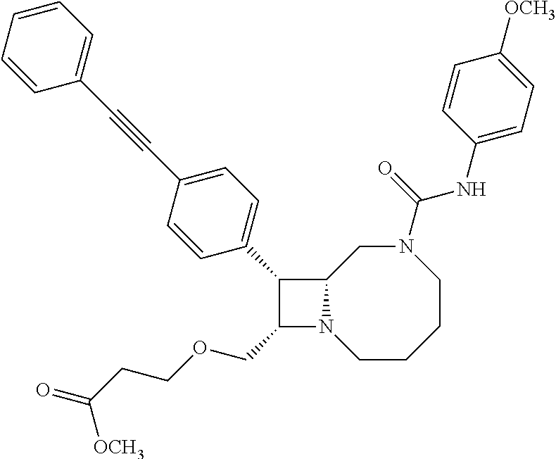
C1(COCCC(=O)[OCH3])N2C(C1C1=CC=C(C#CC3=CC=CC=C3)C=C1)CN(C(NC1=CC=C([OCH3])C=C1)=O)CCCC2
